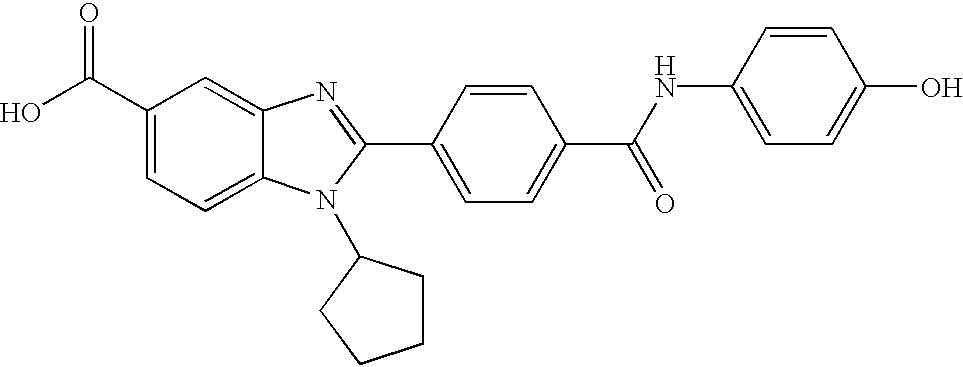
C1(C(O)=O)=CC=C2C(=C1)N=C(C1=CC=C(C(=O)NC3=CC=C(O)C=C3)C=C1)N2C1CCCC1
